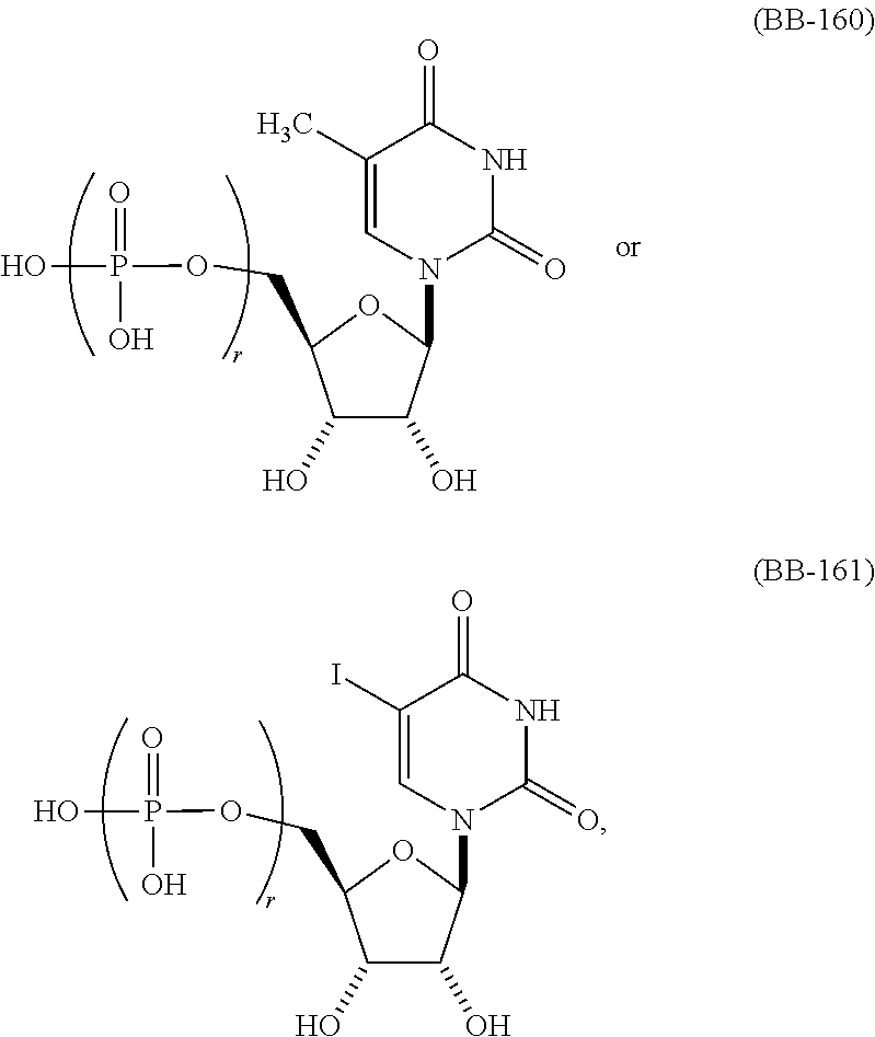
C1(O)C(O)C(N2C(=O)NC(=O)C(C)=C2)OC1COP(O)(=O)O.C1(O)C(O)C(N2C(=O)NC(=O)C(I)=C2)OC1COP(O)(=O)O
